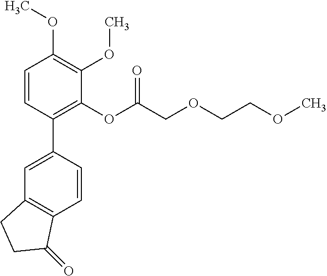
C1=CC(C2=CC3=C(C=C2)C(=O)CC3)=C(OC(COCCOC)=O)C(OC)=C1OC
